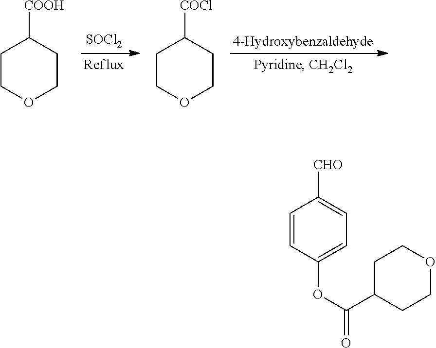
[SOCl2].C1COCCC1[COOH].C1COCCC1[COCl].C1=CC(OC(=O)C2CCOCC2)=CC=C1[CHO]
